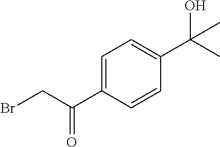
C1=C(C(=O)CBr)C=CC(C(C)(O)C)=C1
